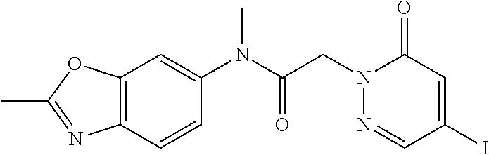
C12=C(C=C(N(C(CN3N=CC(I)=CC3=O)=O)C)C=C1)OC(C)=N2
